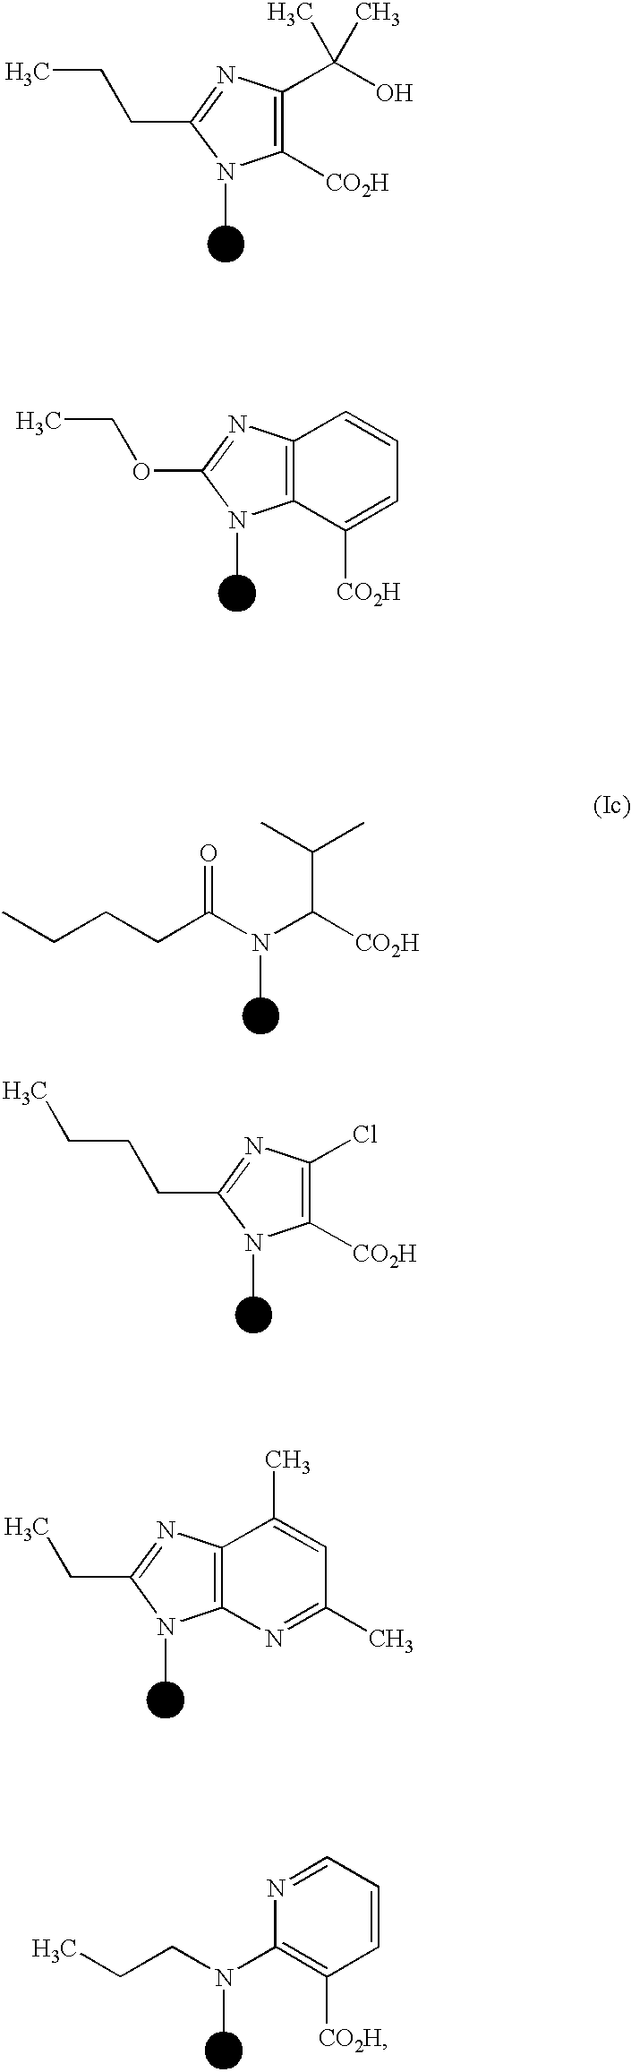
CCCCC(N(C([CO2H])C(C)C)C)=O.C1(Cl)=C([CO2H])N(C)C(CCCC)=N1.C12=C(N=C(C)C=C1C)N(C)C(CC)=N2.N1=CC=CC([CO2H])=C1N(CCC)C.C1(C(O)(C)C)=C([CO2H])N(C)C(CCC)=N1.C12=C(C([CO2H])=CC=C1)N(C)C(OCC)=N2
